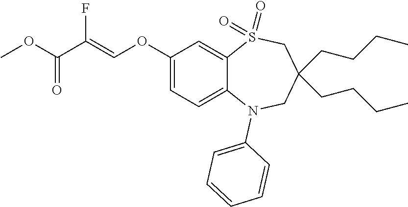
O(C(=O)C(F)=COC1=CC=C2C(=C1)S(=O)(=O)CC(CCCC)(CCCC)CN2C1=CC=CC=C1)C
